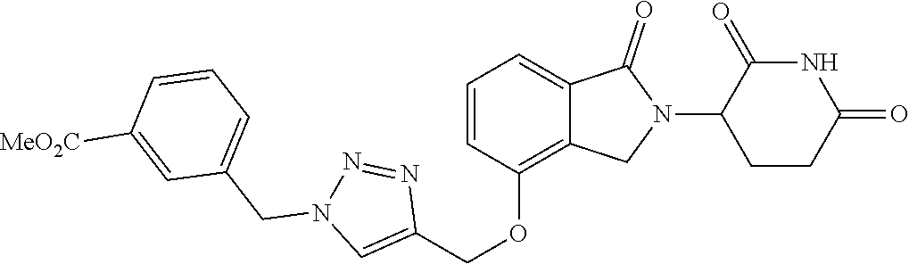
C1(OCC2=CN(CC3=CC=CC([MeO2C])=C3)N=N2)=C2C(=CC=C1)C(=O)N(C1CCC(=O)NC1=O)C2
